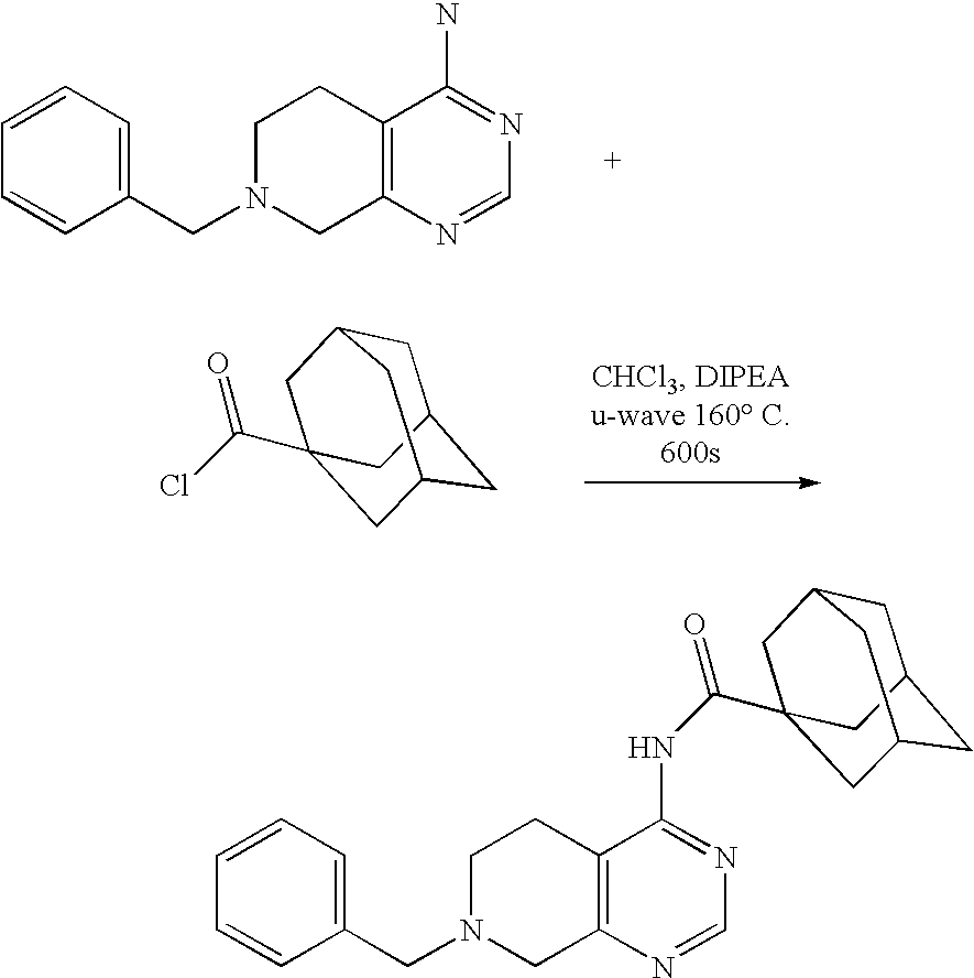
C1=CC=C(CN2CC3=C(CC2)C(N)=NC=N3)C=C1.C1C2CC3CC(C(Cl)=O)(CC1C3)C2.C1=CC=C(CN2CC3=C(CC2)C(NC(C24CC5CC(CC(C2)C5)C4)=O)=NC=N3)C=C1
